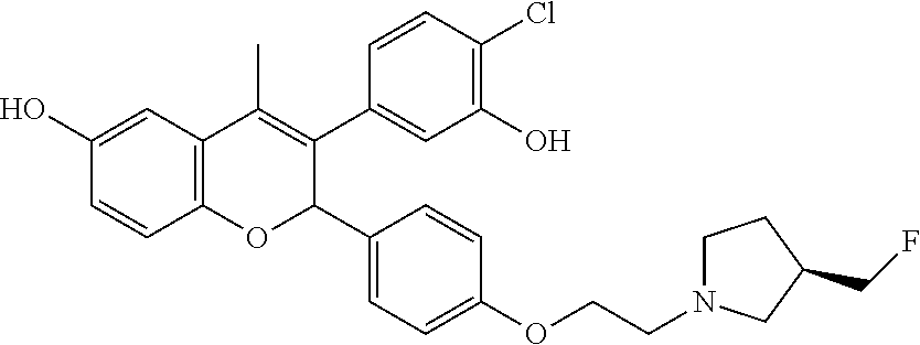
C12=C(C=C(O)C=C1)C(C)=C(C1=CC(O)=C(Cl)C=C1)C(C1=CC=C(OCCN3CCC(CF)C3)C=C1)O2
